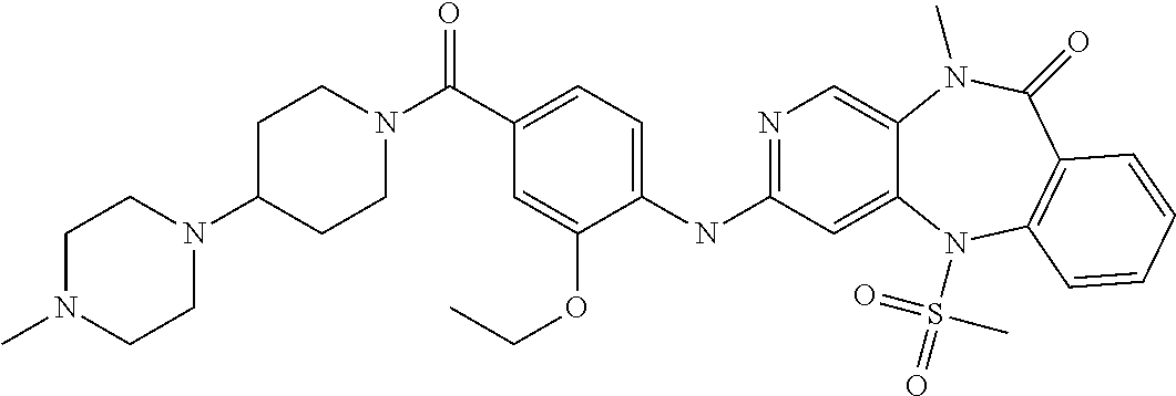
N(C1=NC=C2C(=C1)N(S(=O)(C)=O)C1=C(C(=O)N2C)C=CC=C1)C1=CC=C(C(=O)N2CCC(N3CCN(C)CC3)CC2)C=C1OCC
